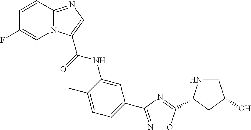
N1=C(C2=CC=C(C)C(NC(=O)C3=CN=C4N3C=C(F)C=C4)=C2)N=C(C2NCC(O)C2)O1
